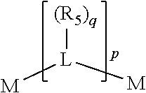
[(R5)q][L]([M])[M]
